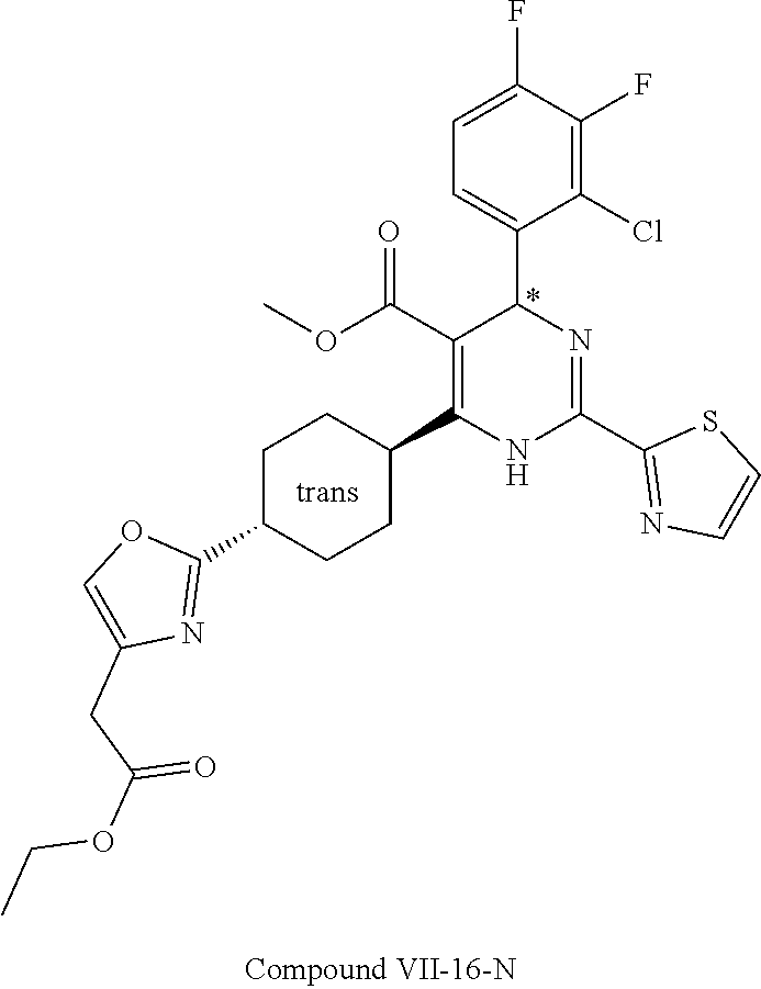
C1(F)=C(Cl)C(C2N=C(C3=NC=CS3)NC(C3CCC(C4=NC(CC(OCC)=O)=CO4)CC3)=C2C(OC)=O)=CC=C1F
